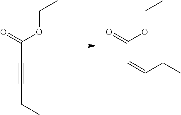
CCOC(C#CCC)=O.CCOC(C=CCC)=O
